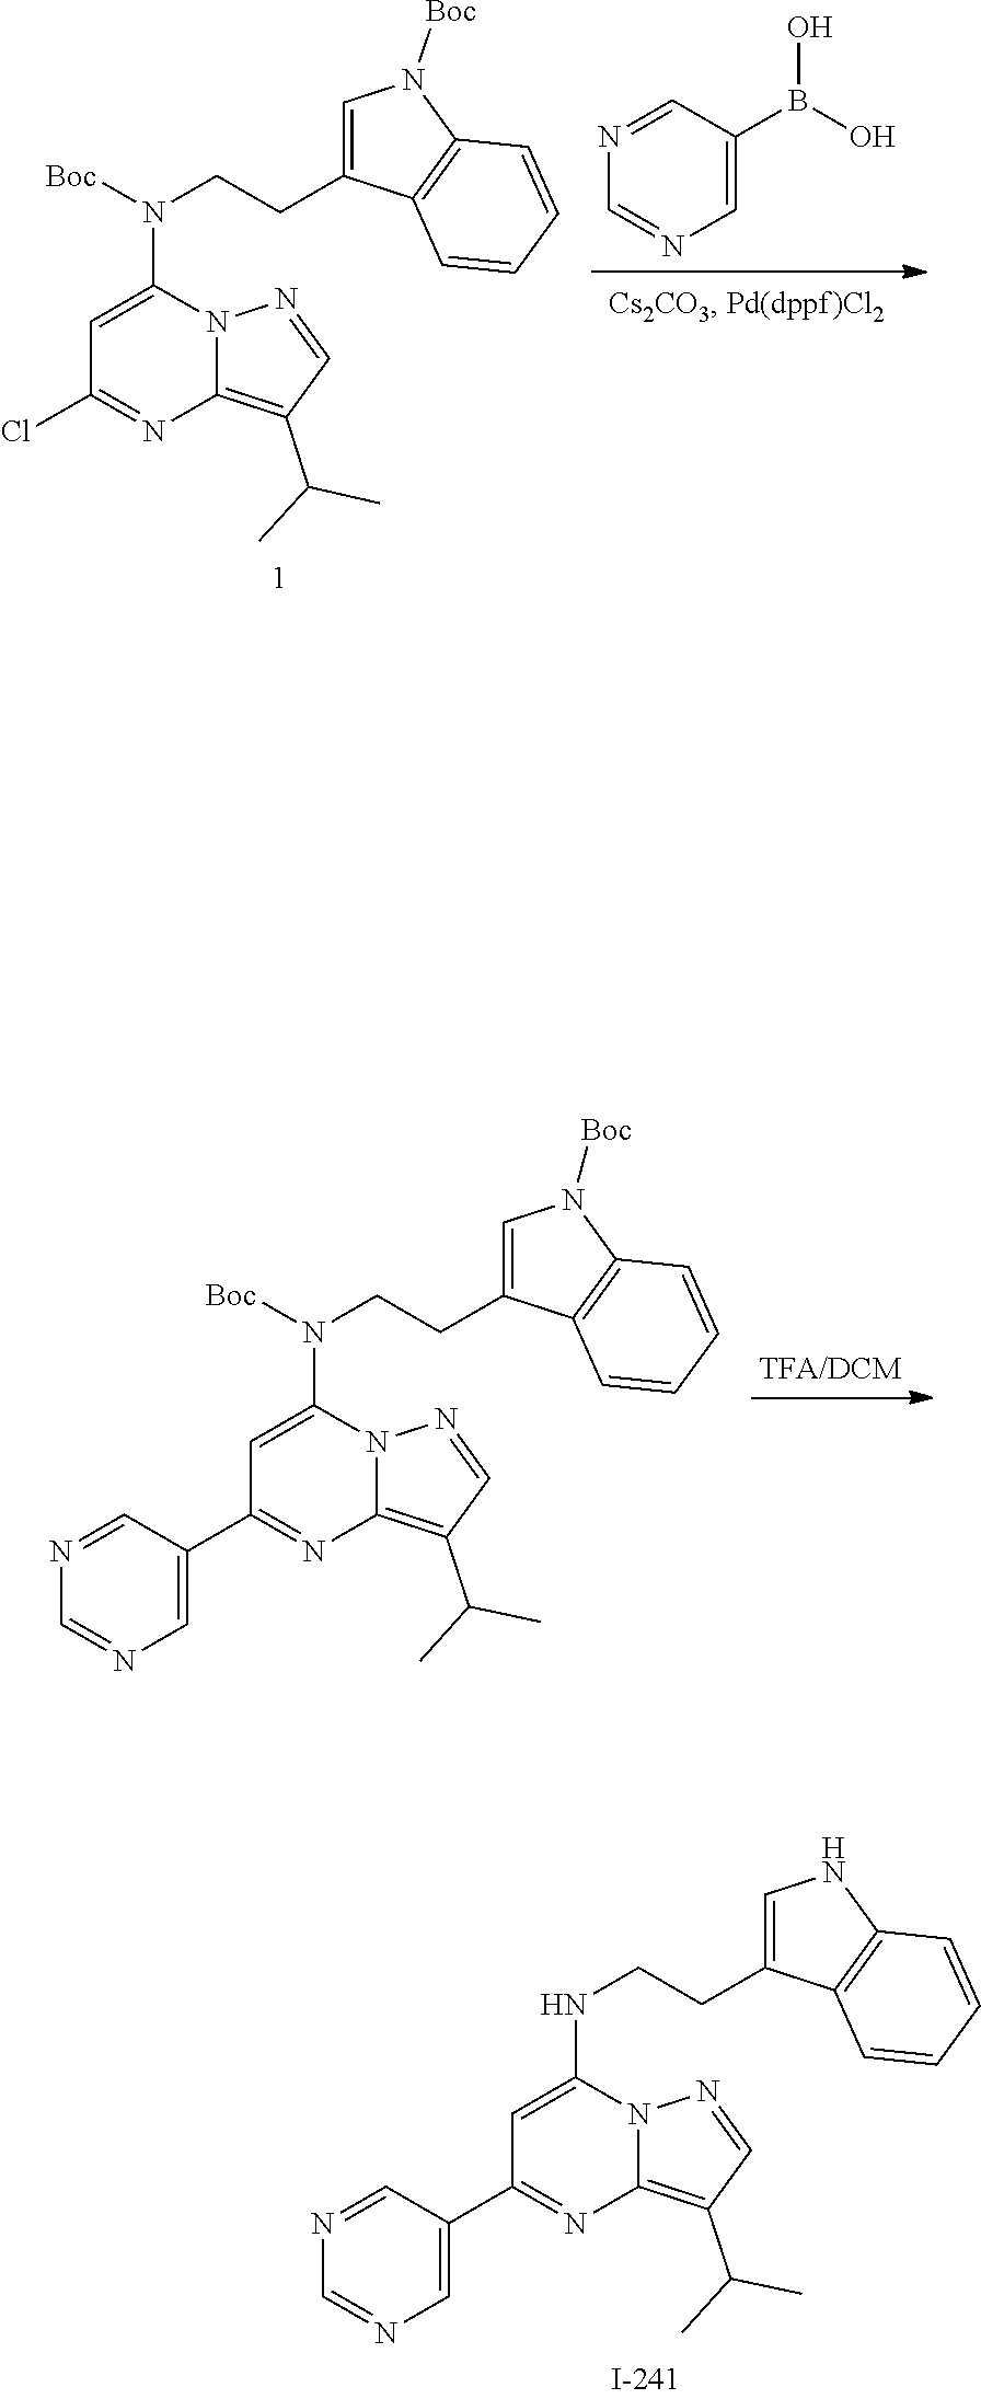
C12=C(C(C)C)C=NN1C(N(CCC1=CN([Boc])C3=C1C=CC=C3)[Boc])=CC(C1=CN=CN=C1)=N2.B(O)(O)C1=CN=CN=C1.C1(C(C)C)=C2N=C(Cl)C=C(N(CCC3=CN([Boc])C4=C3C=CC=C4)[Boc])N2N=C1.C12=C(C(C)C)C=NN1C(NCCC1=CNC3=C1C=CC=C3)=CC(C1=CN=CN=C1)=N2
